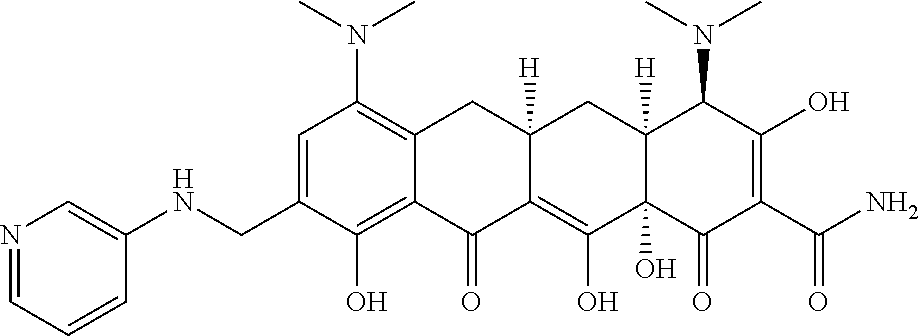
C1=C(CNC2=CN=CC=C2)C(O)=C2C(=C1N(C)C)CC1([H])C(=C(O)C3(O)C([H])(C1)C(N(C)C)C(O)=C(C(N)=O)C3=O)C2=O
